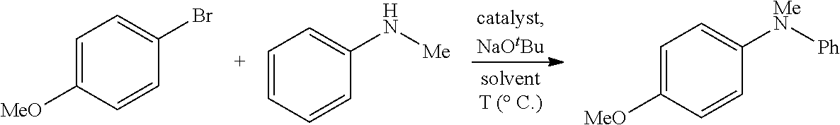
C1=C([MeO])C=CC(Br)=C1.C1=CC=CC(N[Me])=C1.C1=C([MeO])C=CC([MeN][Ph])=C1
